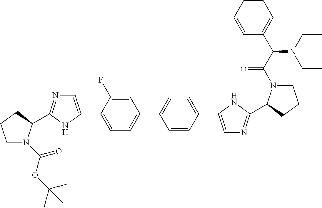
C1=C(F)C(C2=CN=C(C3N(C(OC(C)(C)C)=O)CCC3)N2)=CC=C1C1=CC=C(C2=CN=C(C3N(C(C(C4=CC=CC=C4)N(CC)CC)=O)CCC3)N2)C=C1
